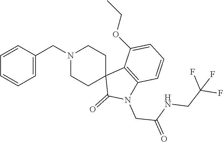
C1=CC(CN2CCC3(CC2)C(=O)N(CC(NCC(F)(F)F)=O)C2=C3C(OCC)=CC=C2)=CC=C1
